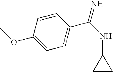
C1=CC(OC)=CC=C1C(NC1CC1)=N
